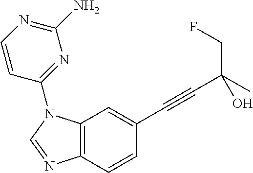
C12=C(N(C3=NC(N)=NC=C3)C=N1)C=C(C#CC(CF)(C)O)C=C2
